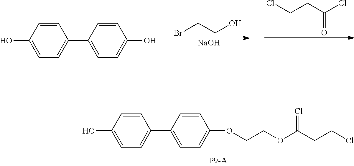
C1=CC(O)=CC=C1C1=CC=C(OCCOC(CCCl)=Cl)C=C1.BrCCO.[NaOH].C(CC(Cl)=O)Cl.C1=CC(O)=CC=C1C1=CC=C(O)C=C1
